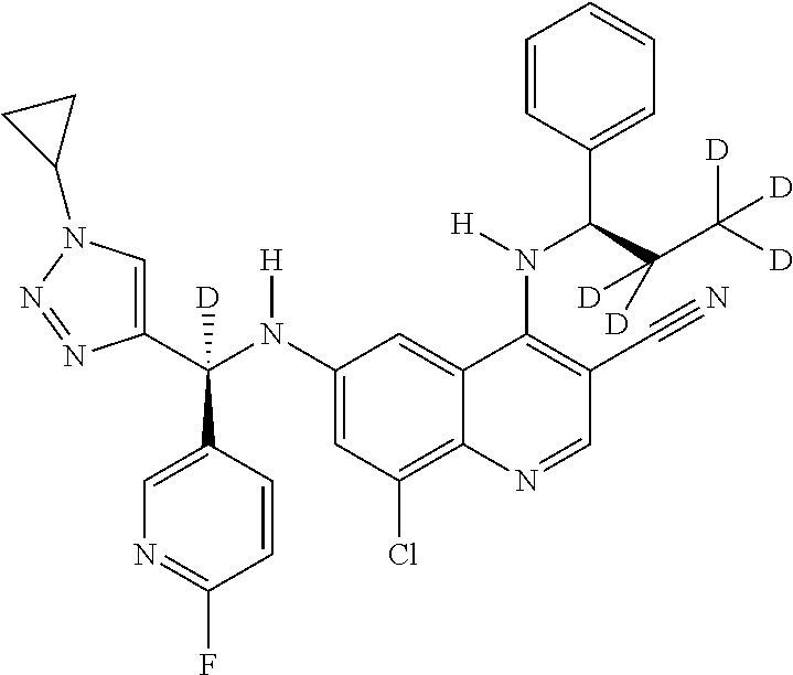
C1(N(C(C2=CN(C3CC3)N=N2)(C2=CN=C(F)C=C2)[D])[H])=CC(Cl)=C2C(=C1)C(N(C(C1=CC=CC=C1)C(C([D])([D])[D])([D])[D])[H])=C(C#N)C=N2
